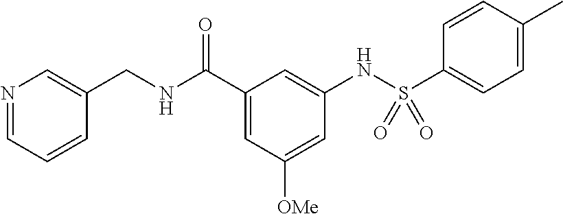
N1=CC=CC(CNC(C2=CC([OMe])=CC(NS(C3=CC=C(C)C=C3)(=O)=O)=C2)=O)=C1
